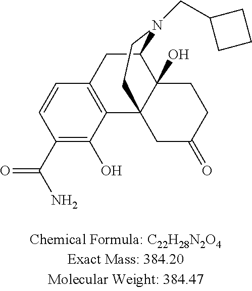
C1C2=C(C34C(O)(C1N(CC1CCC1)CC3)CCC(=O)C4)C(O)=C(C(N)=O)C=C2
